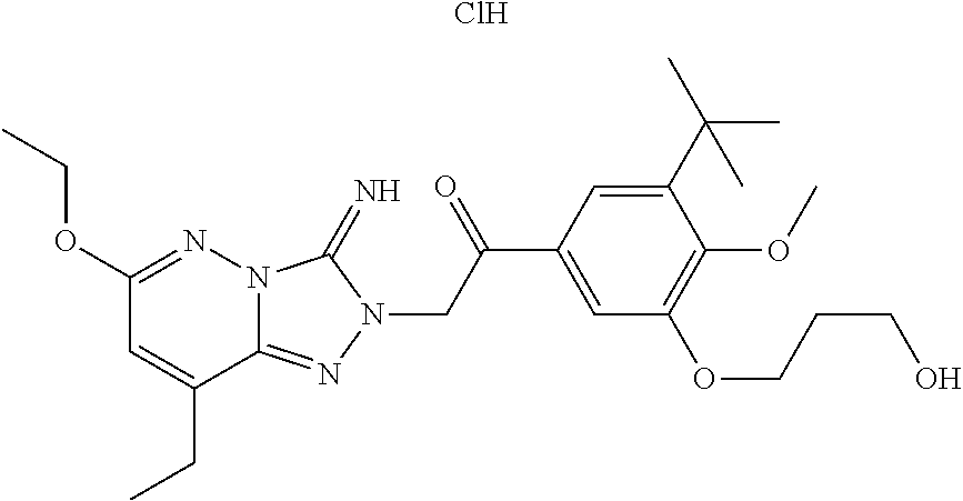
Cl.C1(OCC)=NN2C(=NN(CC(C3=CC(OCCCO)=C(OC)C(C(C)(C)C)=C3)=O)C2=N)C(CC)=C1
